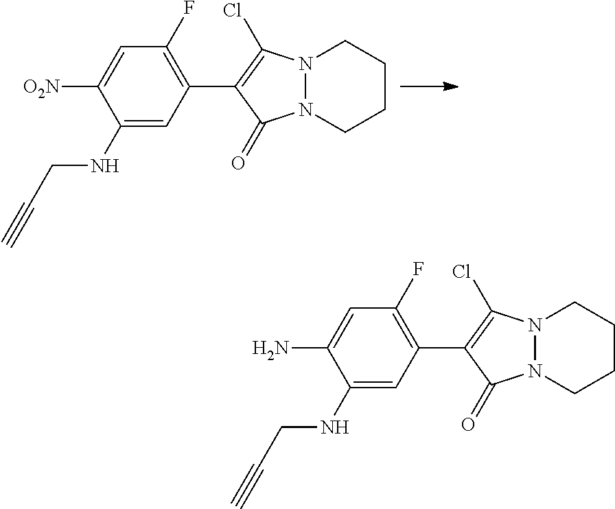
C1(NCC#C)=CC(C2=C(Cl)N3N(C2=O)CCCC3)=C(F)C=C1[O2N].C1(NCC#C)=CC(C2=C(Cl)N3N(C2=O)CCCC3)=C(F)C=C1N
